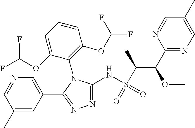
N1=C(NS(=O)(C(C)C(OC)C2=NC=C(C)C=N2)=O)N(C2=C(OC(F)F)C=CC=C2OC(F)F)C(C2=CN=CC(C)=C2)=N1
